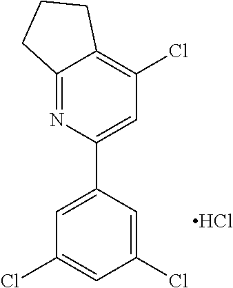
C12=NC(C3=CC(Cl)=CC(Cl)=C3)=CC(Cl)=C1CCC2.Cl
